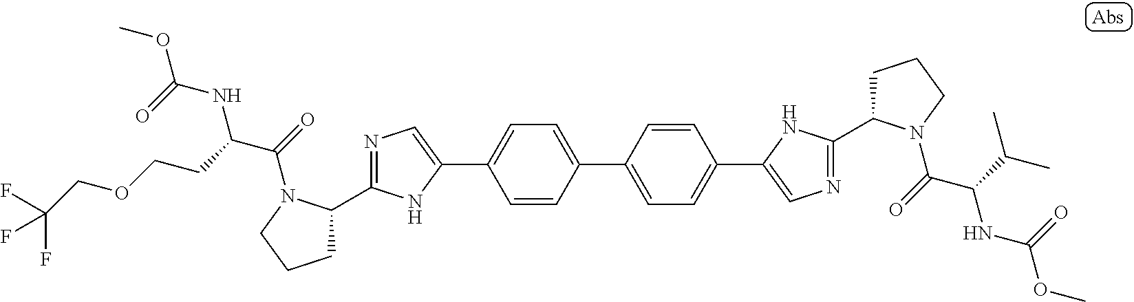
C1=C(C2=CN=C(C3CCCN3C(=O)C(CCOCC(F)(F)F)NC(OC)=O)N2)C=CC(C2=CC=C(C3=CN=C(C4CCCN4C(=O)C(C(C)C)NC(OC)=O)N3)C=C2)=C1
